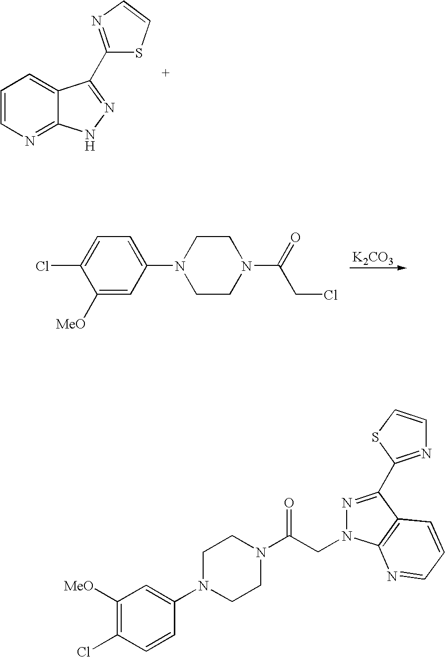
C1=CN=C2C(=C1)C(C1=NC=CS1)=NN2.[K2CO3].C1([MeO])=CC(N2CCN(C(=O)CCl)CC2)=CC=C1Cl.C1([MeO])=C(Cl)C=CC(N2CCN(C(CN3N=C(C4=NC=CS4)C4=C3N=CC=C4)=O)CC2)=C1
